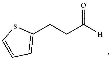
C1(CCC([H])=O)=CC=CS1
